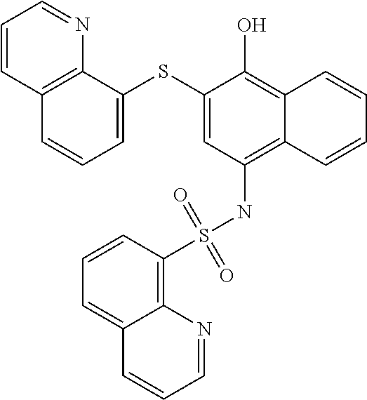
C1=C(SC2=CC=CC3=C2N=CC=C3)C(O)=C2C(=C1NS(C1=C3C(=CC=C1)C=CC=N3)(=O)=O)C=CC=C2
